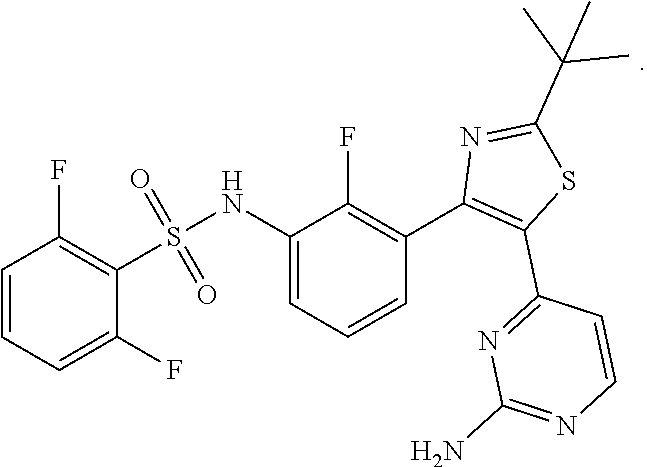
S(=O)(=O)(C1=C(F)C=CC=C1F)NC1=CC=CC(C2=C(C3=NC(N)=NC=C3)SC(C(C)(C)C)=N2)=C1F
